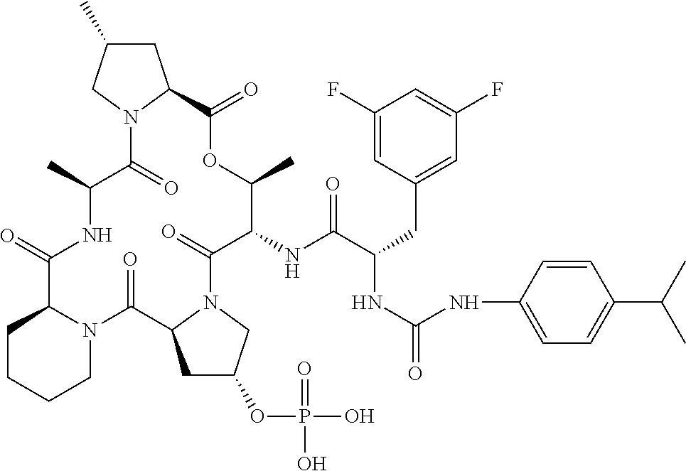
O=C1C2CCCCN2C(=O)C2CC(OP(=O)(O)O)CN2C(=O)C(NC(C(CC2=CC(F)=CC(F)=C2)NC(=O)NC2=CC=C(C(C)C)C=C2)=O)C(C)OC(=O)C2CC(C)CN2C(=O)C(C)N1
